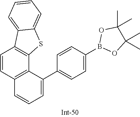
C1=CC2=C(C3=C1C1=CC=CC=C1S3)C(C1=CC=C(B3OC(C)(C)C(C)(C)O3)C=C1)=CC=C2
